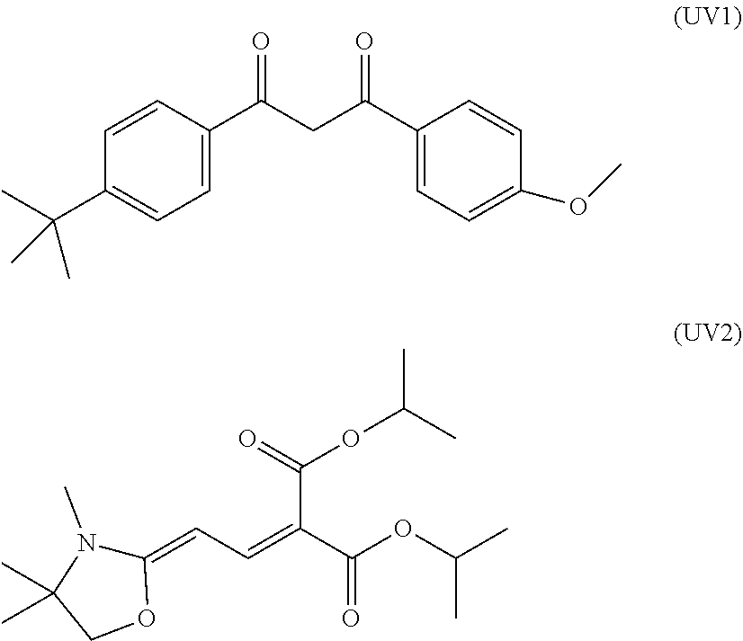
C1=CC(C(CC(C2=CC=C(OC)C=C2)=O)=O)=CC=C1C(C)(C)C.C(C(C(OC(C)C)=O)=CC=C1N(C)C(C)(C)CO1)(=O)OC(C)C
